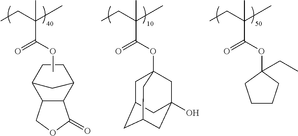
C(OC1(CC)CCCC1)(=O)C(CC)(C)C.C12C(C3CC1CC3)C(=O)OC2.C(=O)(C(CC)(C)C)OC.C(OC12CC3CC(CC(O)(C1)C3)C2)(=O)C(CC)(C)C
